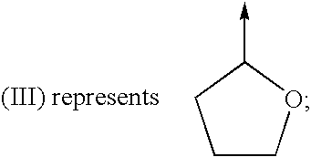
C1COC(->C)C1
